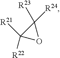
C1([R23])([R24])C([R22])([R21])O1
